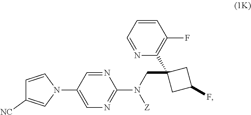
N1=CC(N2C=CC([NC])=C2)=CN=C1N(CC1(C2=C(F)C=CC=N2)CC(F)C1)[Z]
